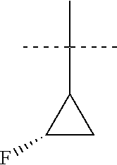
C(C1C(F)C1)(C)(C)C
